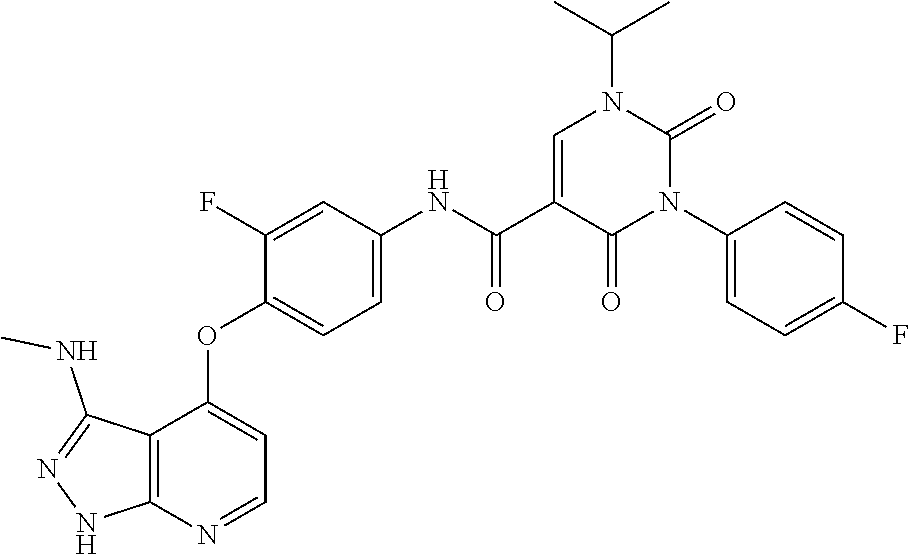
CC(C)N1C=C(C(=O)NC2=CC=C(OC3=CC=NC4=C3C(NC)=NN4)C(F)=C2)C(=O)N(C2=CC=C(F)C=C2)C1=O
